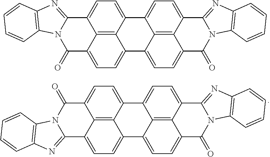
C12=CC=C3C4=C1C(=CC=C4C(=O)N1C3=NC3=C1C=CC=C3)C1=CC=C3C4=C1C2=CC=C4C(=O)N1C3=NC2=C1C=CC=C2.C12=CC=C3C4=C1C(=CC=C4C(=O)N1C3=NC3=C1C=CC=C3)C1=CC=C3C4=C1C2=CC=C4C1=NC2=C(N1C3=O)C=CC=C2
